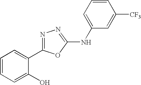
N1=C(C2=CC=CC=C2O)OC(NC2=CC=CC([CF3])=C2)=N1
